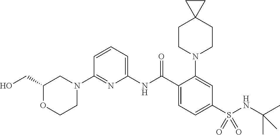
C1(N2CC(CO)OCC2)=NC(NC(C2=CC=C(S(NC(C)(C)C)(=O)=O)C=C2N2CCC3(CC2)CC3)=O)=CC=C1
